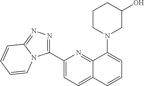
C1(C2=NN=C3N2C=CC=C3)=CC=C2C(=N1)C(N1CC(O)CCC1)=CC=C2
